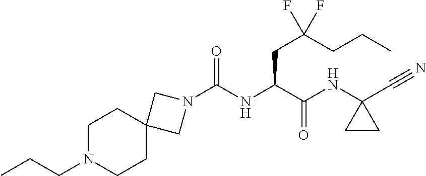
N1(C(NC(C(NC2(C#N)CC2)=O)CC(CCC)(F)F)=O)CC2(C1)CCN(CCC)CC2
